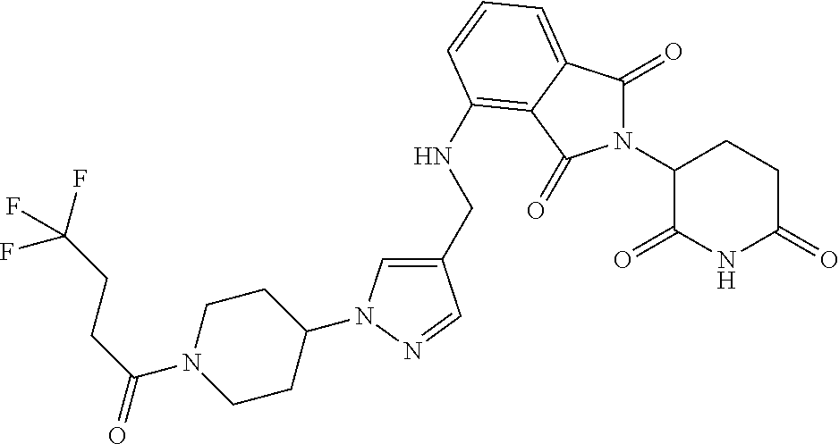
C1(CNC2=C3C(=CC=C2)C(=O)N(C2C(=O)NC(=O)CC2)C3=O)=CN(C2CCN(C(CCC(F)(F)F)=O)CC2)N=C1
